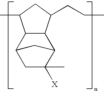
C12C(C(CCC)CC1C)C1C(C)([X])CC2C1
